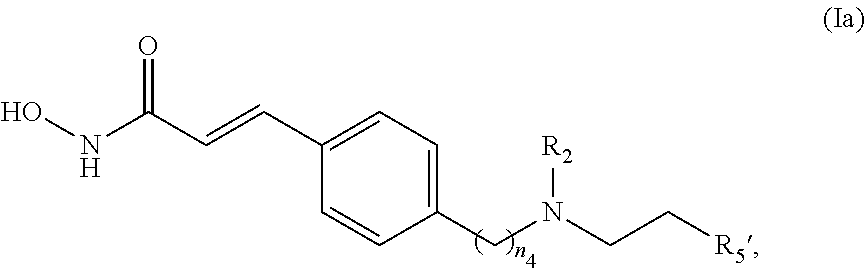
C1(C=CC(NO)=O)=CC=C(CN(CC[R5])[R2])C=C1
